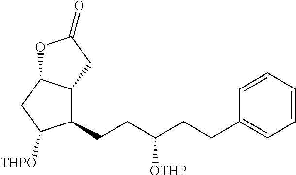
C1(CCC(CCC2=CC=CC=C2)[OTHP])C2C(CC1[THPO])OC(=O)C2
